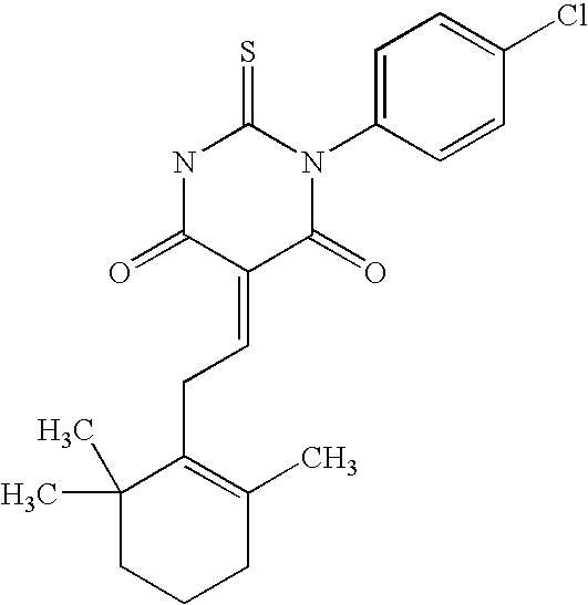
O=C1C(=CCC2=C(C)CCCC2(C)C)C(=O)N(C2=CC=C(Cl)C=C2)C(=S)N1
